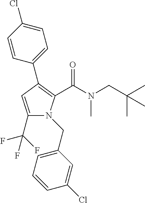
C1(C(F)(F)F)=CC(C2=CC=C(Cl)C=C2)=C(C(N(CC(C)(C)C)C)=O)N1CC1=CC=CC(Cl)=C1
